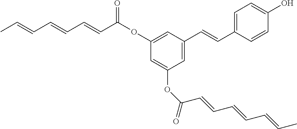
CC=CC=CC=CC(OC1=CC(C=CC2=CC=C(O)C=C2)=CC(OC(C=CC=CC=CC)=O)=C1)=O
